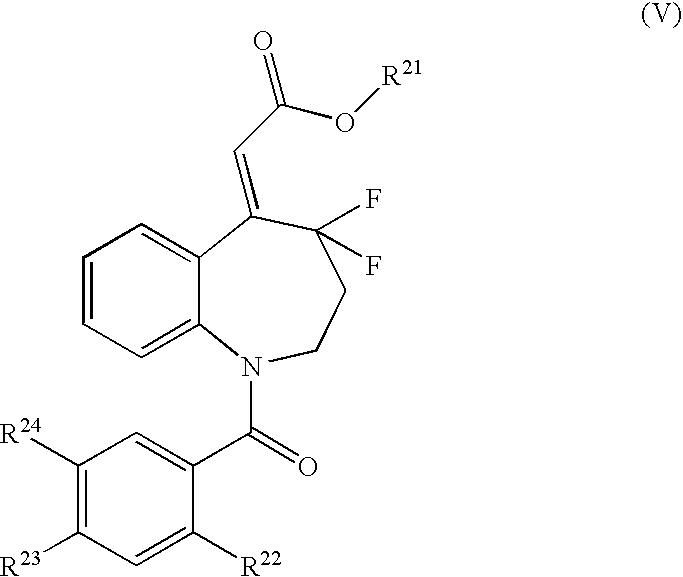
C1([R24])=C([R23])C=C([R22])C(C(=O)N2C3=CC=CC=C3C(=CC(=O)O[R21])C(F)(F)CC2)=C1
